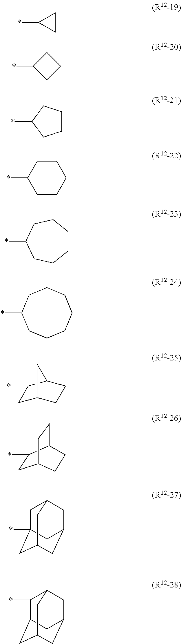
*C1CC1.*C1CCC1.*C1CCCC1.*C1CCCCC1.*C1CCCCCC1.*C1CCCCCCC1.C1C2CCC(C1*)C2.C1C(*)C2CCC1CC2.C1C2(*)CC3CC(CC1C3)C2.C1(*)C2CC3CC(CC1C3)C2
